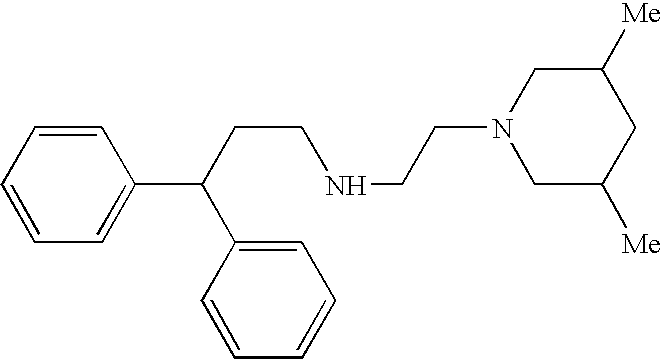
C(NCCN1CC([Me])CC([Me])C1)CC(C1=CC=CC=C1)C1=CC=CC=C1
